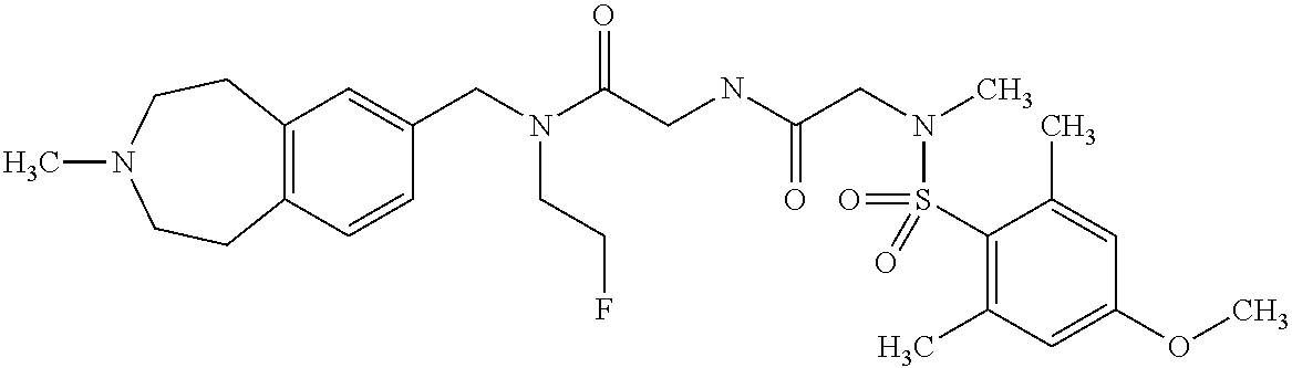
C1(CN(C(CNC(CN(C)S(=O)(C2=C(C)C=C(OC)C=C2C)=O)=O)=O)CCF)=CC2=C(C=C1)CCN(C)CC2
